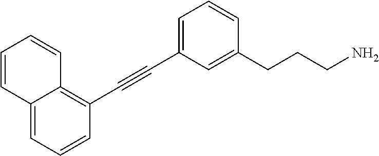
C1(C#CC2=CC=CC(CCCN)=C2)=C2C(=CC=C1)C=CC=C2
